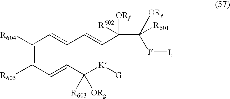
C(=C(C=CC([K][G])([R603])[ORg])[R605])(C=CC=CC(C([ORe])([J]I)[R601])([ORf])[R602])[R604]
